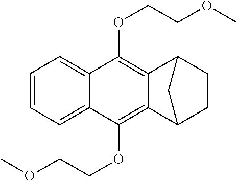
C1=CC=C2C(=C1)C(OCCOC)=C1C(=C2OCCOC)C2CCC1C2
